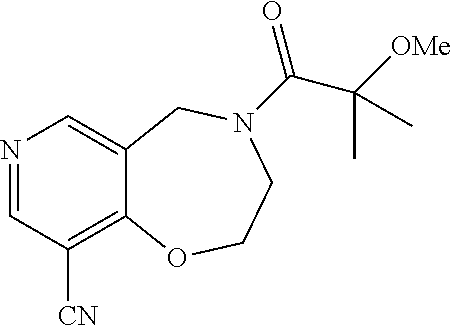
N1=CC([CN])=C2C(=C1)CN(C(=O)C([OMe])(C)C)CCO2
